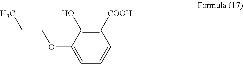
C1=C(OCCC)C(O)=C([COOH])C=C1
